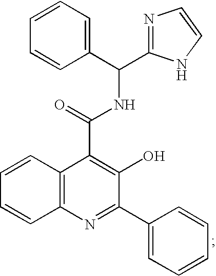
C12=C(N=C(C3=CC=CC=C3)C(O)=C1C(NC(C1=CC=CC=C1)C1=NC=CN1)=O)C=CC=C2
